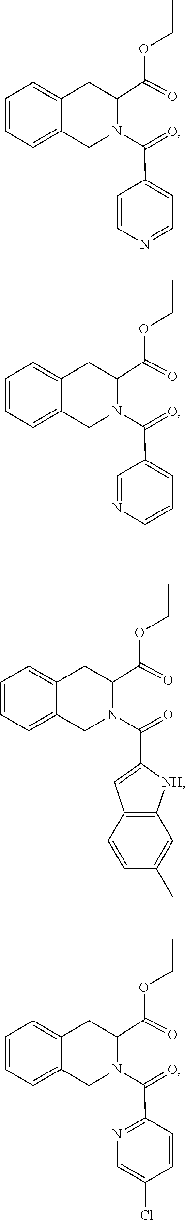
CCOC(C1CC2=CC=CC=C2CN1C(C1=CC=NC=C1)=O)=O.CCOC(C1CC2=CC=CC=C2CN1C(C1=CC=CN=C1)=O)=O.CCOC(C1CC2=CC=CC=C2CN1C(C1=CC2=C([NH]1)C=C(C)C=C2)=O)=O.CCOC(C1CC2=CC=CC=C2CN1C(C1=NC=C(Cl)C=C1)=O)=O
